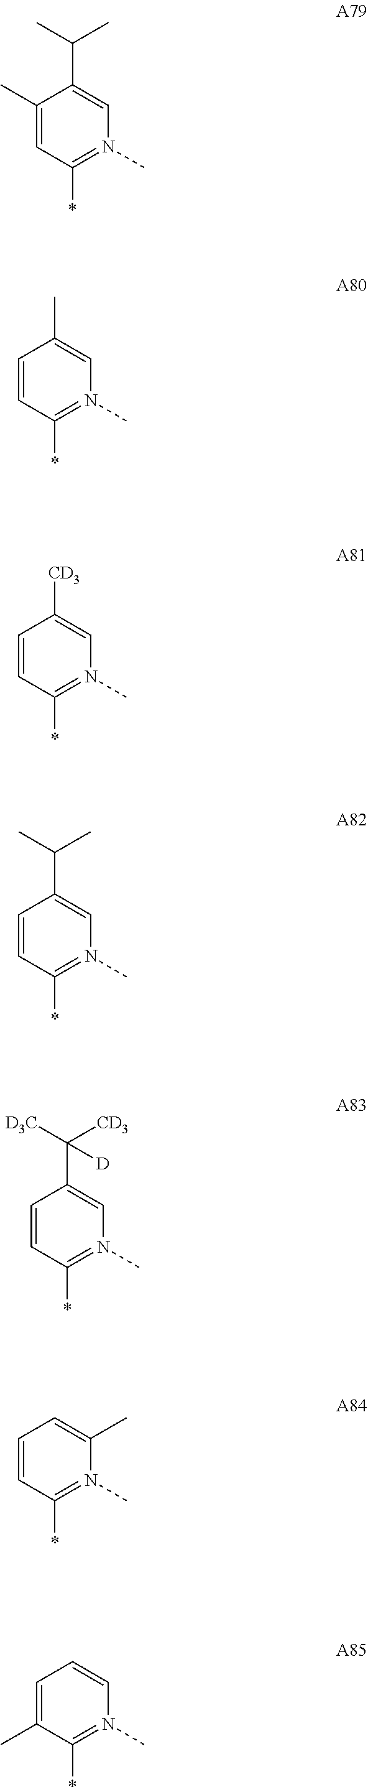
C1(C)=CC(*)=N(C)C=C1C(C)C.C1=CC(*)=N(C)C=C1C.C1=CC(*)=N(C)C=C1[CD3].C1=CC(*)=N(C)C=C1C(C)C.C1=CC(*)=N(C)C=C1C([CD3])([D3C])[D].C1=CC(*)=N(C)C(C)=C1.C1=C(C)C(*)=N(C)C=C1
